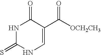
N1C(=S)NC=C(C([OCH2CH3])=O)C1=O
